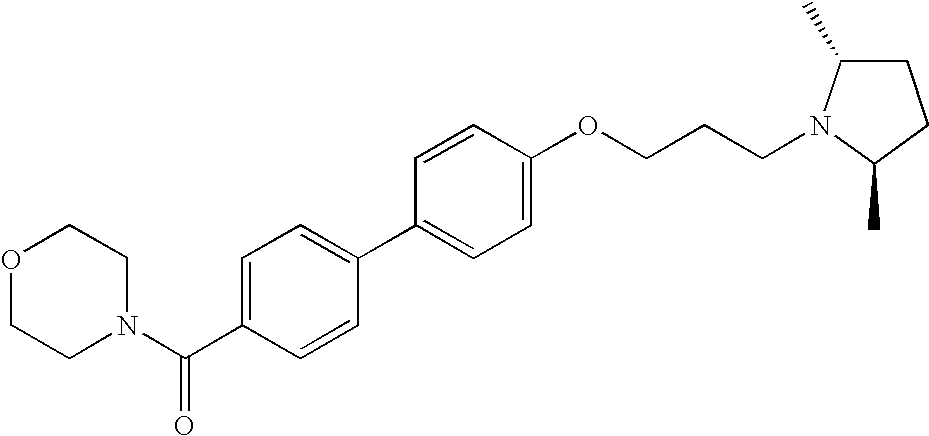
O1CCN(C(C2=CC=C(C3=CC=C(OCCCN4C(C)CCC4C)C=C3)C=C2)=O)CC1
